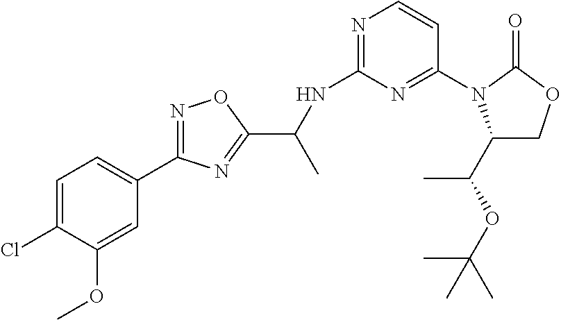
C1=C(Cl)C(OC)=CC(C2=NOC(C(NC3=NC=CC(N4C(C(OC(C)(C)C)C)COC4=O)=N3)C)=N2)=C1
